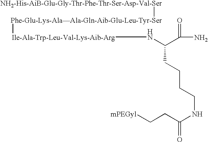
[NH2-His-AiB-Glu-Gly-Thr-Phe-Thr-Ser-Asp-Val-Ser][Phe-Glu-Lys-AlaAla-Gln-Aib-Glu-Leu-Tyr-Ser][Ile-Ala-Trp-Leu-Val-Lys-Aib-Arg]NC(CCCCNC(CC[mPEGyl])=O)C(=O)N
